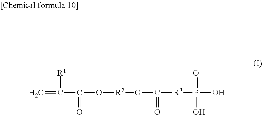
C=C(C(O[R2]OC([R3]P(O)(=O)O)=O)=O)[R1]
